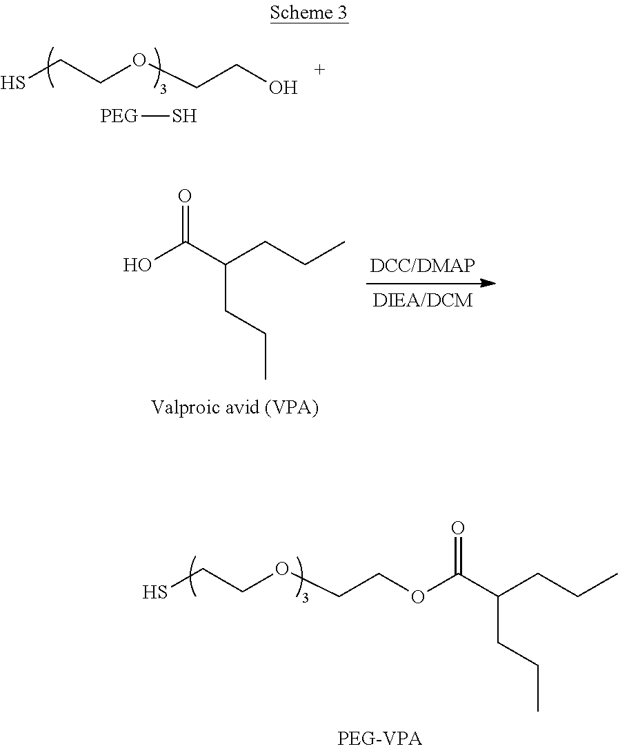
SCCOCCO.[PEG]S.OC(C(CCC)CCC)=O.SCCOCCOC(C(CCC)CCC)=O
